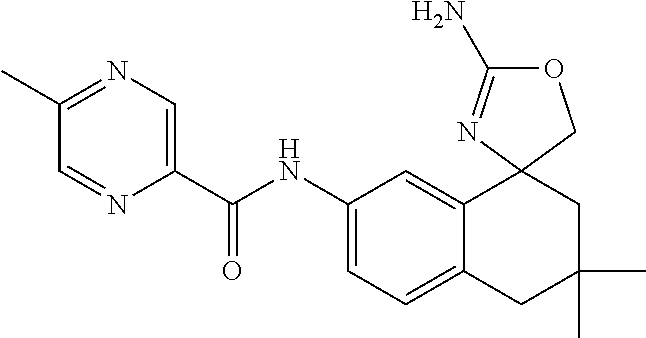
C1(NC(C2=CN=C(C)C=N2)=O)=CC=C2C(=C1)C1(CC(C)(C)C2)N=C(N)OC1
